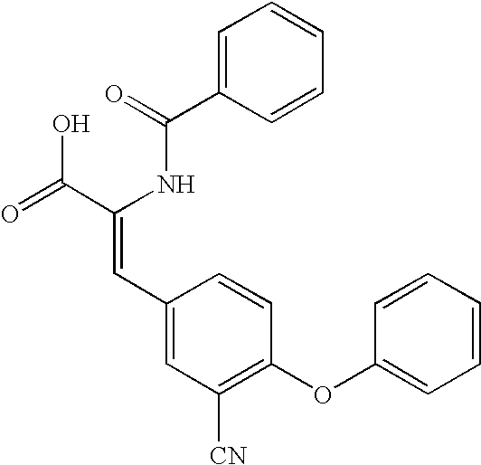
C1=C(C(=O)NC(C(=O)O)=CC2=CC([CN])=C(OC3=CC=CC=C3)C=C2)C=CC=C1
